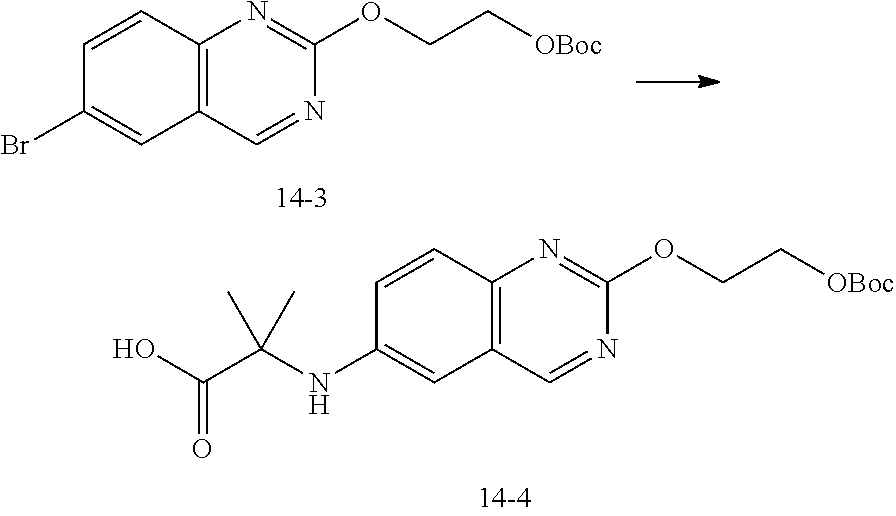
C12=C(C=CC(NC(C(O)=O)(C)C)=C1)N=C(OCC[OBoc])N=C2.C12=C(C=CC(Br)=C1)N=C(OCC[OBoc])N=C2
